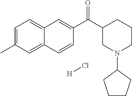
C1=C(C)C=C2C(=C1)C=C(C(C1CN(C3CCCC3)CCC1)=O)C=C2.[H]Cl
